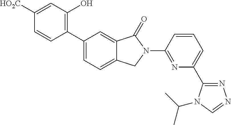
C1([HO2C])=CC(O)=C(C2=CC=C3C(=C2)C(=O)N(C2=NC(C4=NN=CN4C(C)C)=CC=C2)C3)C=C1
